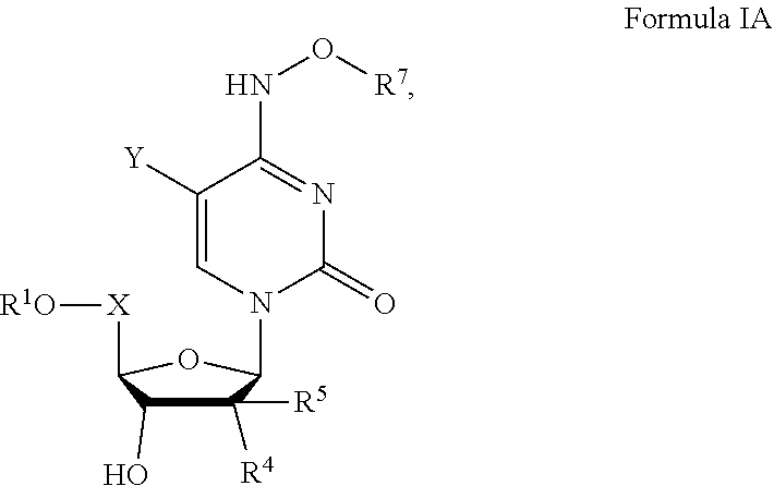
C1([Y])=CN(C2C([R5])([R4])C(O)C([X][R1O])O2)C(=O)N=C1NO[R7]
